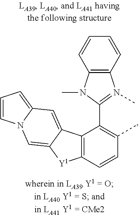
C1(C2=C(C)C=CC3=C2C2=CC4=CC=CN4C=C2[Y1]3)=N(C)C2=C(N1C)C=CC=C2
